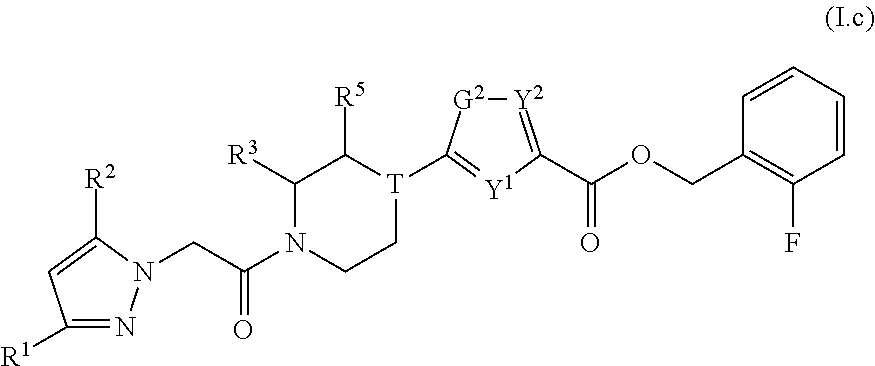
C1=CC=CC(COC(=O)C2=[Y2][G2]C([T]3C([R5])C([R3])N(C(CN4N=C([R1])C=C4[R2])=O)CC3)=[Y1]2)=C1F
